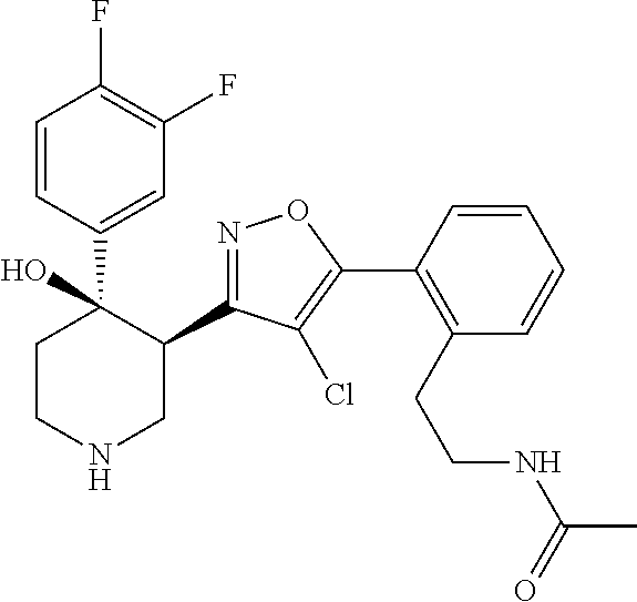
C1(C2=NOC(C3=C(CCNC(C)=O)C=CC=C3)=C2Cl)C(C2=CC(F)=C(F)C=C2)(O)CCNC1
